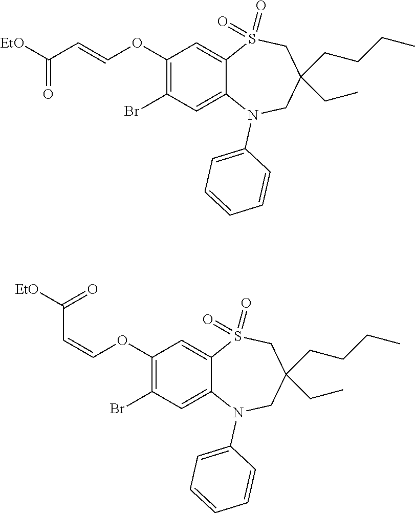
[EtO]C(=O)C=COC1=C(Br)C=C2C(=C1)S(=O)(=O)CC(CC)(CCCC)CN2C1=CC=CC=C1.C(=COC1=C(Br)C=C2C(=C1)S(=O)(=O)CC(CC)(CCCC)CN2C1=CC=CC=C1)C([EtO])=O
